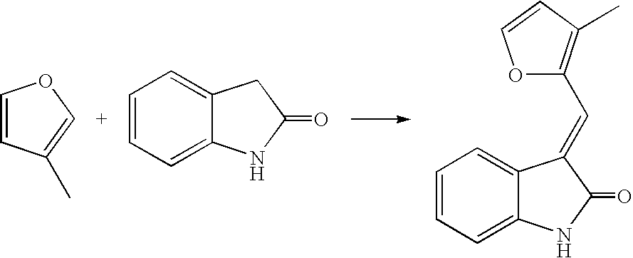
C1=CC(C)=CO1.C12=CC=CC=C1NC(=O)C2.C12=CC=CC=C1NC(=O)C2=CC1=C(C)C=CO1
